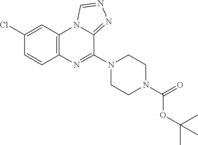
C12=C(C=C(Cl)C=C1)N1C(=NN=C1)C(N1CCN(C(=O)OC(C)(C)C)CC1)=N2
